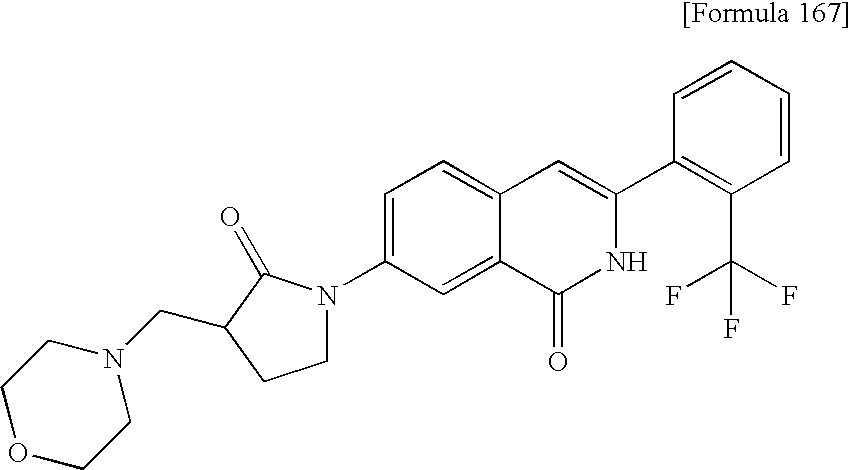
O1CCN(CC2C(=O)N(C3=CC=C4C(=C3)C(=O)NC(C3=C(C(F)(F)F)C=CC=C3)=C4)CC2)CC1
